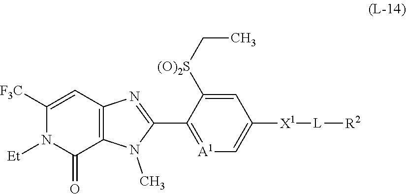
C1([F3C])=CC2=C(C(=O)N1[Et])N(C)C(C1=[A1]C=C([X1][L][R2])C=C1[(O)2S]CC)=N2
